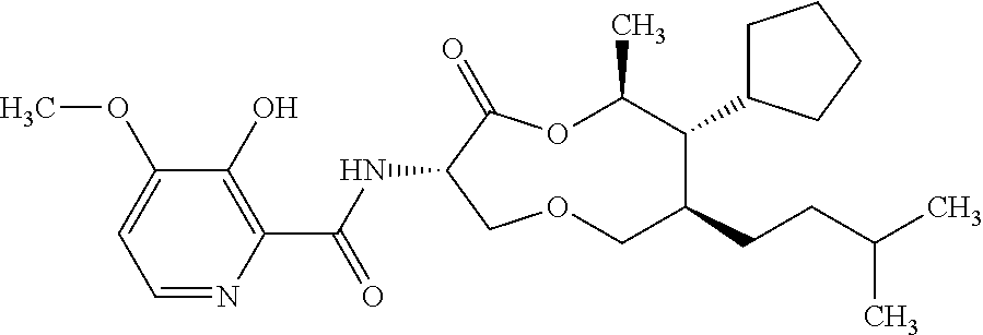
C1(O)=C(C(NC2C(=O)OC(C)C(C3CCCC3)C(CCC(C)C)COC2)=O)N=CC=C1OC
